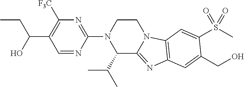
C1=NC(N2C(C(C)C)C3=NC4=C(N3CC2)C=C(S(C)(=O)=O)C(CO)=C4)=NC([F3C])=C1C(O)CC
